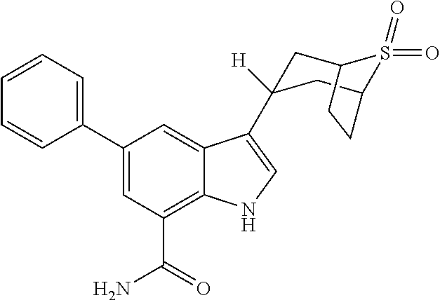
C1(C2=CC=CC=C2)=CC(C(N)=O)=C2C(=C1)C(C1([H])CC3S(=O)(=O)C(C1)CC3)=CN2
